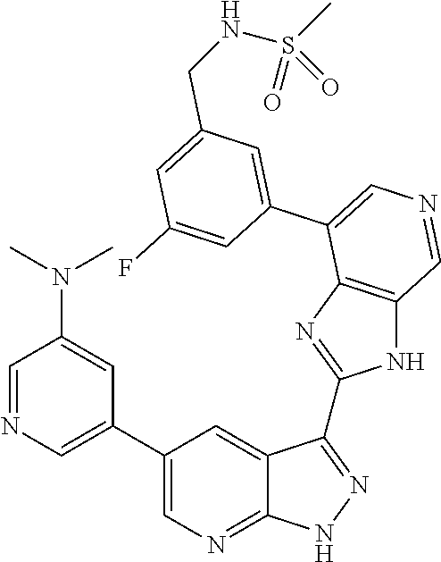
C1=C(C2=CN=CC3=C2N=C(C2=NNC4=NC=C(C5=CN=CC(N(C)C)=C5)C=C42)N3)C=C(F)C=C1CNS(=O)(C)=O
